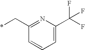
C1(C*)=NC(C(F)(F)F)=CC=C1
